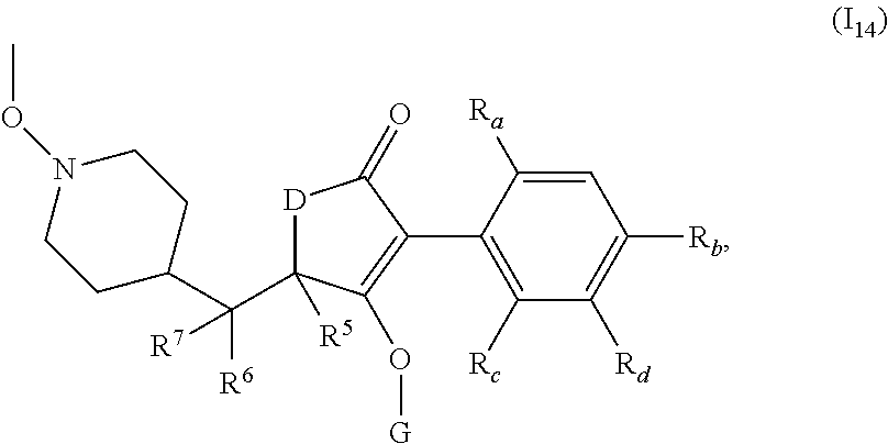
C1=C([Ra])C(C2=C(O[G])C(C([R6])([R7])C3CCN(OC)CC3)([R5])[D]C2=O)=C([Rc])C([Rd])=C1[Rb]
